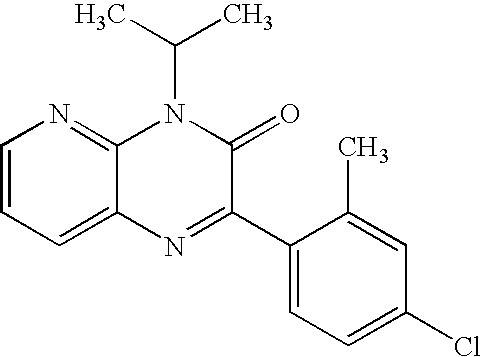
C1=CC=C2C(=N1)N(C(C)C)C(=O)C(C1=CC=C(Cl)C=C1C)=N2
